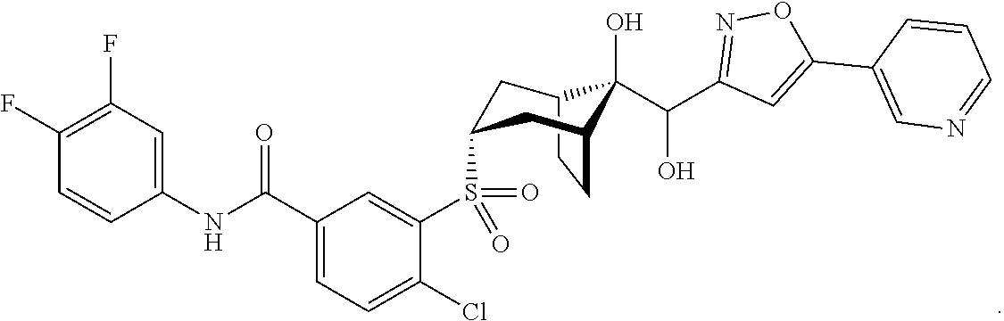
C12CCC(CC(S(C3=CC(C(NC4=CC(F)=C(F)C=C4)=O)=CC=C3Cl)(=O)=O)C1)C2(O)C(O)C1=NOC(C2=CN=CC=C2)=C1
